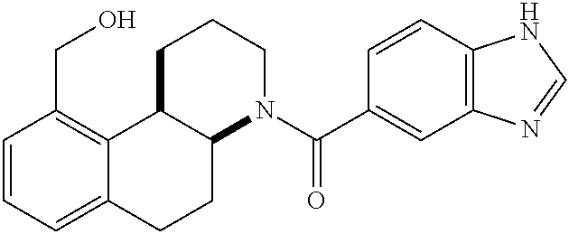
C1=CC=C2C(=C1CO)C1C(CC2)N(C(=O)C2=CC3=C(C=C2)NC=N3)CCC1
